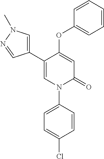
C1=C(OC2=CC=CC=C2)C(C2=CN(C)N=C2)=CN(C2=CC=C(Cl)C=C2)C1=O
